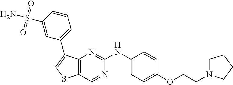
C1=CC(OCCN2CCCC2)=CC=C1NC1=NC2=C(C=N1)SC=C2C1=CC=CC(S(=O)(=O)N)=C1
